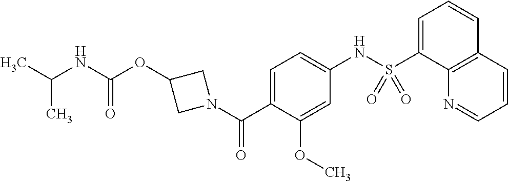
O=C(NC(C)C)OC1CN(C(C2=CC=C(NS(C3=CC=CC4=C3N=CC=C4)(=O)=O)C=C2OC)=O)C1
